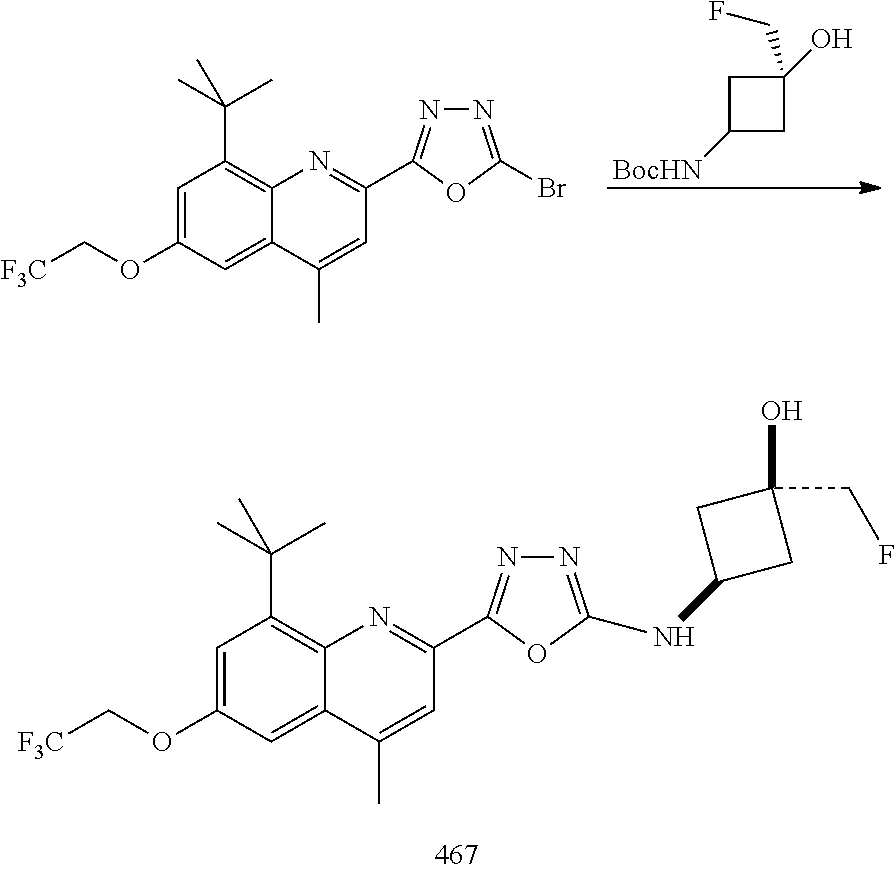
C1=C(OC[F3C])C=C2C(=C1C(C)(C)C)N=C(C1=NN=C(Br)O1)C=C2C.C1([BocHN])CC(O)(CF)C1.C1=C(OC[F3C])C=C2C(=C1C(C)(C)C)N=C(C1=NN=C(NC3CC(O)(CF)C3)O1)C=C2C
